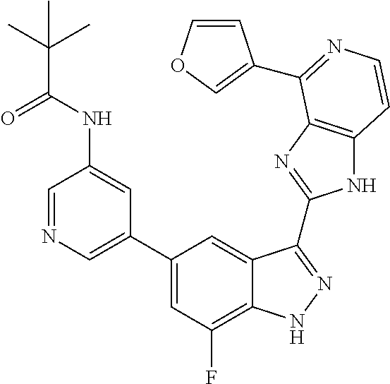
C1=C(C2=CC(F)=C3C(=C2)C(C2=NC4=C(N2)C=CN=C4C2=COC=C2)=NN3)C=C(NC(=O)C(C)(C)C)C=N1
